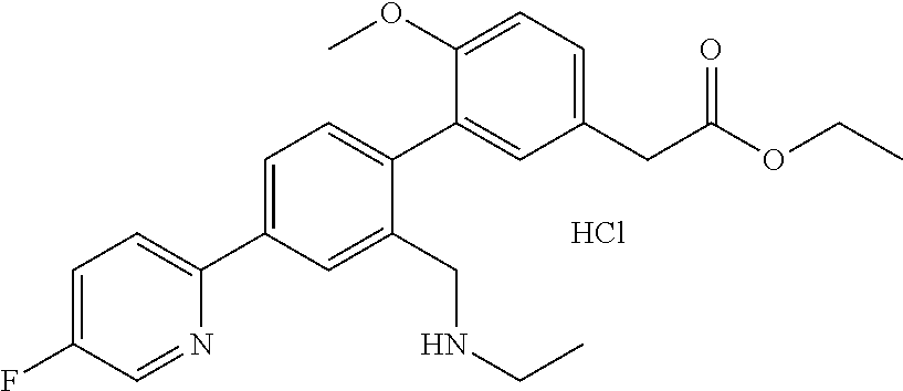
C1=C(C2=CC=C(F)C=N2)C=C(CNCC)C(C2=CC(CC(OCC)=O)=CC=C2OC)=C1.Cl
